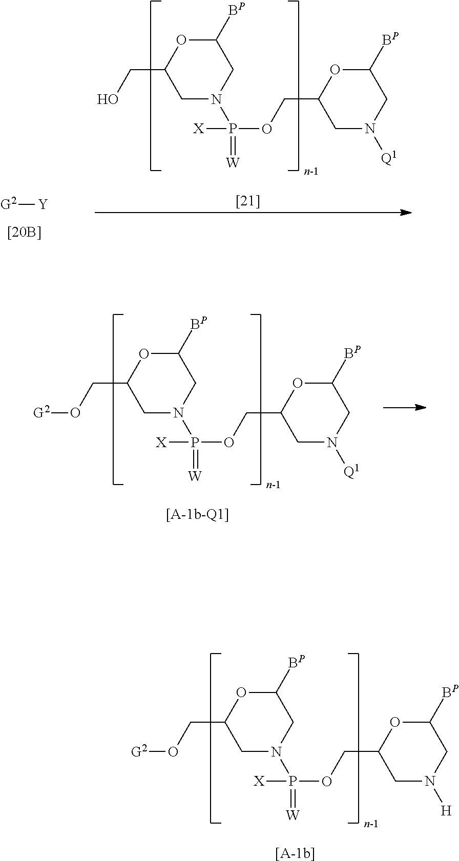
C1N(P([X])(=[W])OCC2CN([Q1])CC([BP])O2)CC([BP])OC1CO[G2].[[A-1b-Q1]].C1N(P([X])(=[W])OCC2CN([H])CC([BP])O2)CC([BP])OC1CO[G2].[[A-1b]].C1N(P([X])(=[W])OCC2CN([Q1])CC([BP])O2)CC([BP])OC1CO.[G2][Y]
